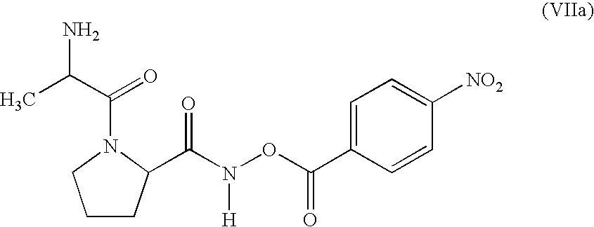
C1CC(C(N(OC(C2=CC=C([NO2])C=C2)=O)[H])=O)N(C(C(N)C)=O)C1
